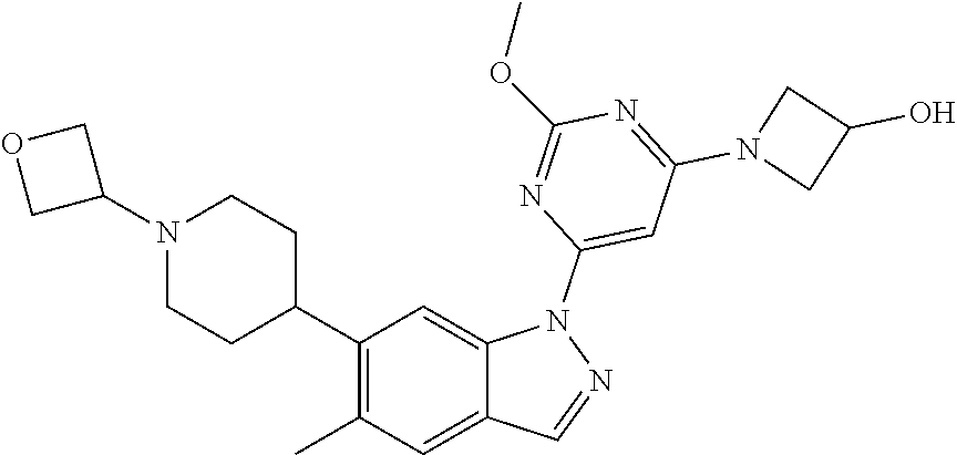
C1(C2CCN(C3COC3)CC2)=C(C)C=C2C(=C1)N(C1=CC(N3CC(O)C3)=NC(OC)=N1)N=C2
